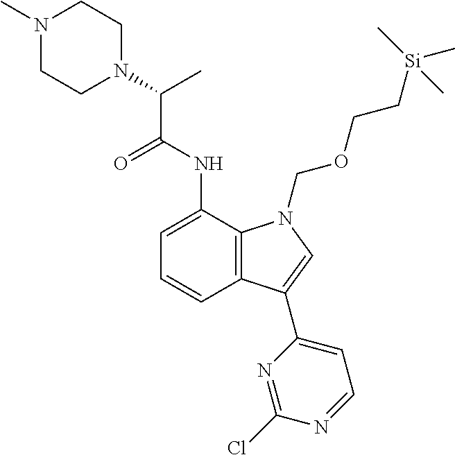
C12=C(C(NC(C(N3CCN(C)CC3)C)=O)=CC=C1)N(COCC[Si](C)(C)C)C=C2C1=CC=NC(Cl)=N1
